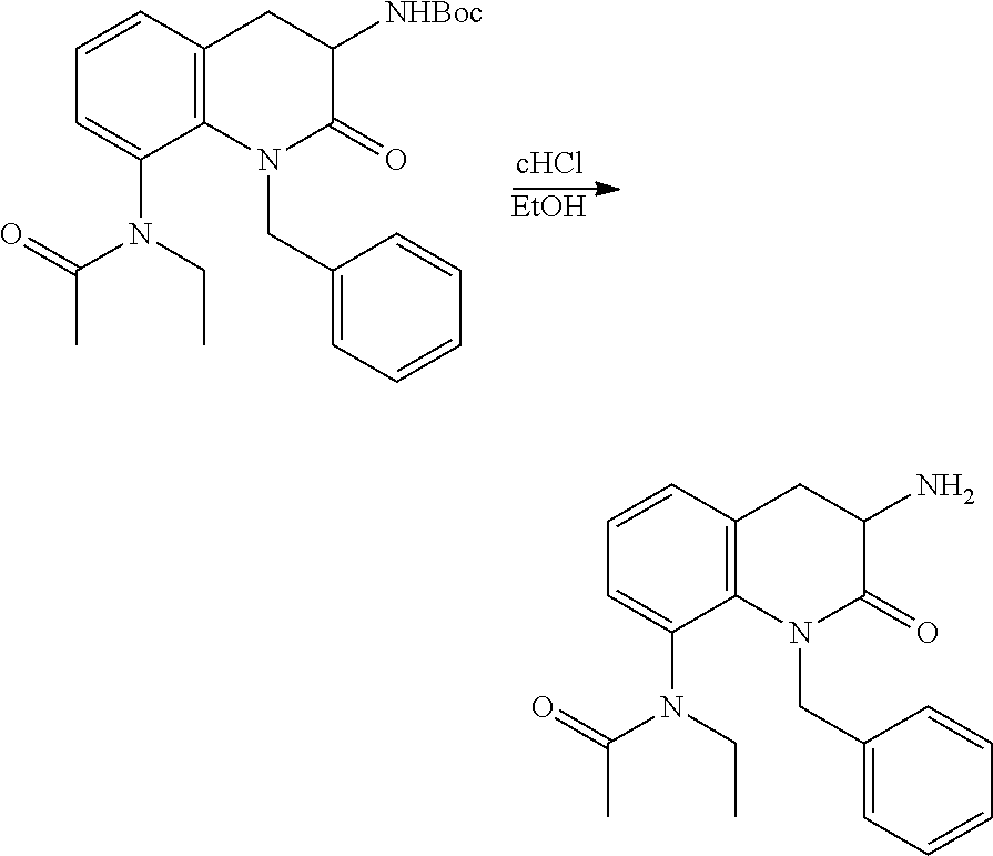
C1=CC2=C(C(N(C(C)=O)CC)=C1)N(CC1=CC=CC=C1)C(=O)C(N)C2.C1=CC2=C(C(N(C(C)=O)CC)=C1)N(CC1=CC=CC=C1)C(=O)C([NHBoc])C2.[EtOH]
